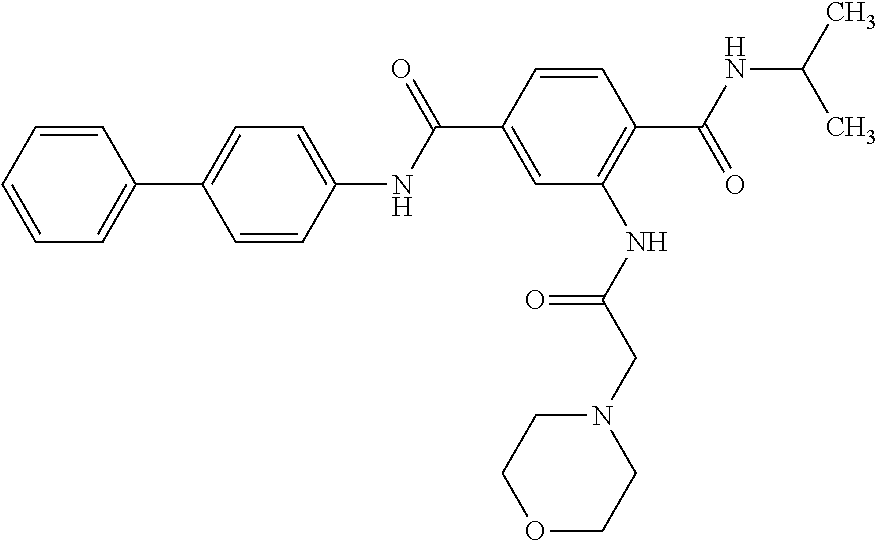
C1=CC=CC=C1C1=CC=C(NC(C2=CC(NC(CN3CCOCC3)=O)=C(C(NC(C)C)=O)C=C2)=O)C=C1
